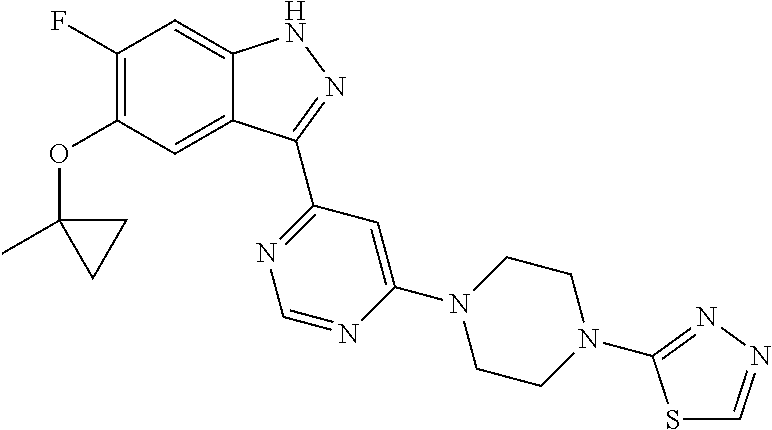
O(C1=C(F)C=C2C(=C1)C(C1=NC=NC(N3CCN(C4=NN=CS4)CC3)=C1)=NN2)C1(C)CC1
